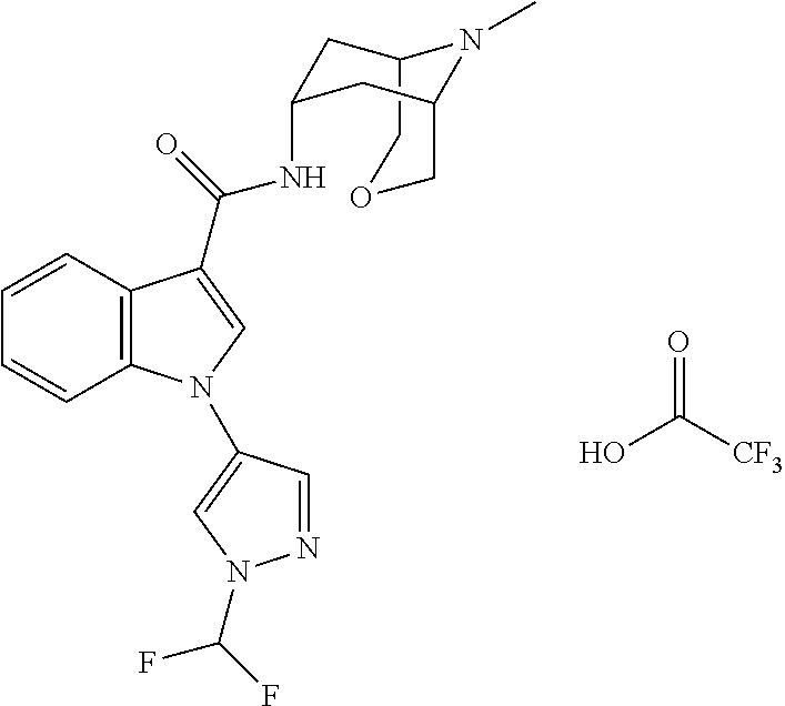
OC([CF3])=O.C1=CC2=C(C=C1)C(C(=O)NC1CC3COCC(C1)N3C)=CN2C1=CN(C(F)F)N=C1
